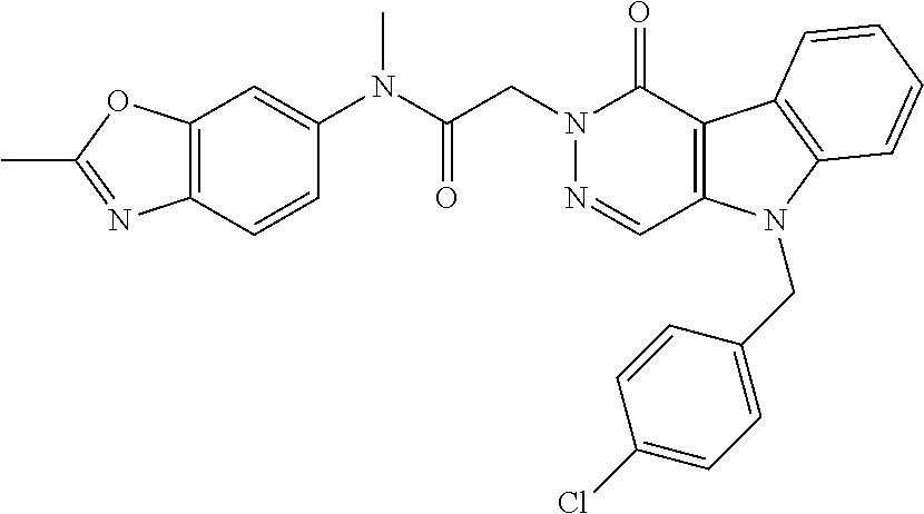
C12=C(C=CC(N(C(=O)CN3N=CC4=C(C3=O)C3=C(N4CC4=CC=C(Cl)C=C4)C=CC=C3)C)=C1)N=C(C)O2
